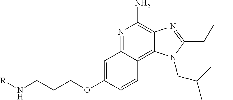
C1=CC(OCCCN[R])=CC2=NC(N)=C3C(=C12)N(CC(C)C)C(CCC)=N3
